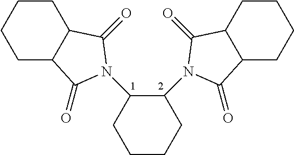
C1(N2C(=O)C3CCCCC3C2=O)CCCCC1N1C(=O)C2CCCCC2C1=O
